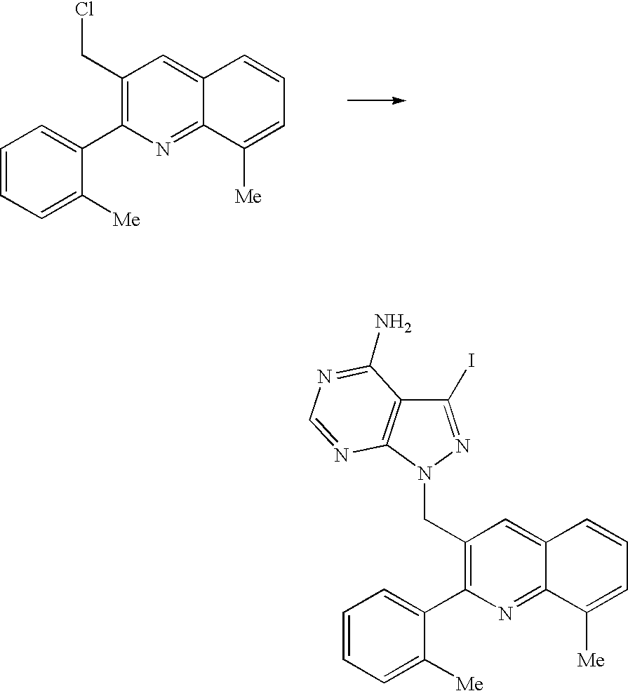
C1=CC=C([Me])C(C2=C(CCl)C=C3C(=N2)C([Me])=CC=C3)=C1.C1=CC=C([Me])C(C2=C(CN3C4=C(C(I)=N3)C(N)=NC=N4)C=C3C(=N2)C([Me])=CC=C3)=C1
